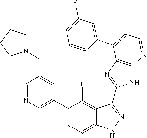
C1=NC=C(C2=NC=C3C(=C2F)C(C2=NC4=C(N2)N=CC=C4C2=CC(F)=CC=C2)=NN3)C=C1CN1CCCC1
